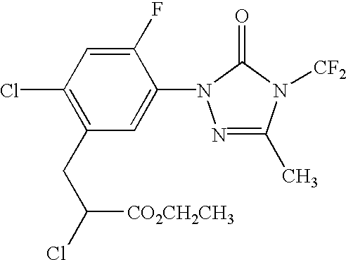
O=C1N(C2=CC(CC([CO2CH2CH3])Cl)=C(Cl)C=C2F)N=C(C)N1[CF2]
